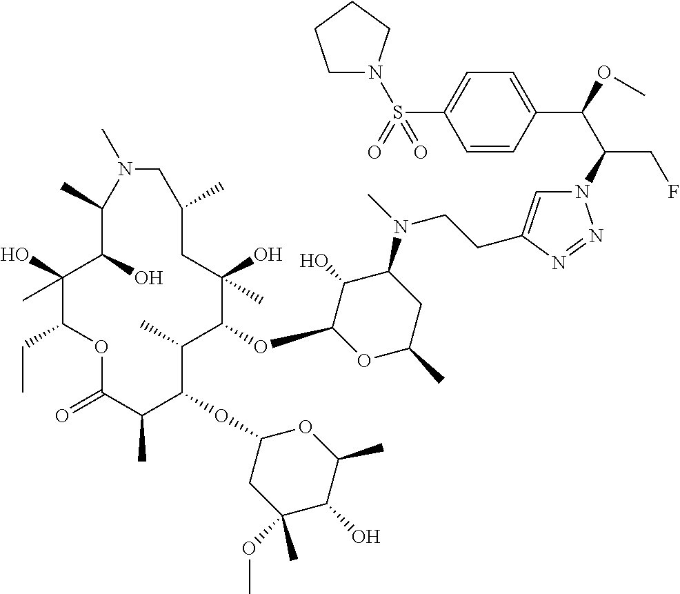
C1(O)(C)C(CC)OC(=O)C(C)C(OC2CC(OC)(C)C(O)C(C)O2)C(C)C(OC2OC(C)CC(N(C)CCC3=CN(C(C(OC)C4=CC=C(S(=O)(=O)N5CCCC5)C=C4)CF)N=N3)C2O)C(O)(C)CC(C)CN(C)C(C)C1O
